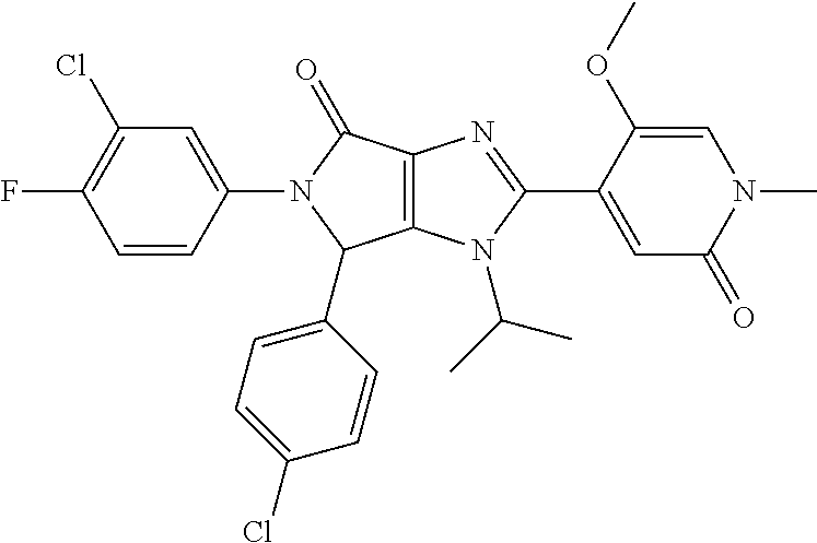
C12=C(N(C(C)C)C(C3=CC(=O)N(C)C=C3OC)=N1)C(C1=CC=C(Cl)C=C1)N(C1=CC(Cl)=C(F)C=C1)C2=O
